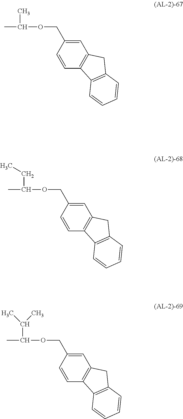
CC(C)OCC1=CC2=C(C=C1)C1=C(C2)C=CC=C1.CC(CC)OCC1=CC2=C(C=C1)C1=C(C2)C=CC=C1.CC(C(C)C)OCC1=CC2=C(C=C1)C1=C(C2)C=CC=C1
